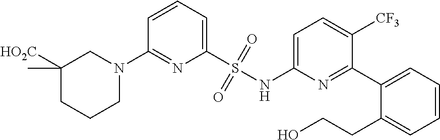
C1=CC=C(S(NC2=CC=C([CF3])C(C3=CC=CC=C3CCO)=N2)(=O)=O)N=C1N1CC([HO2C])(C)CCC1
